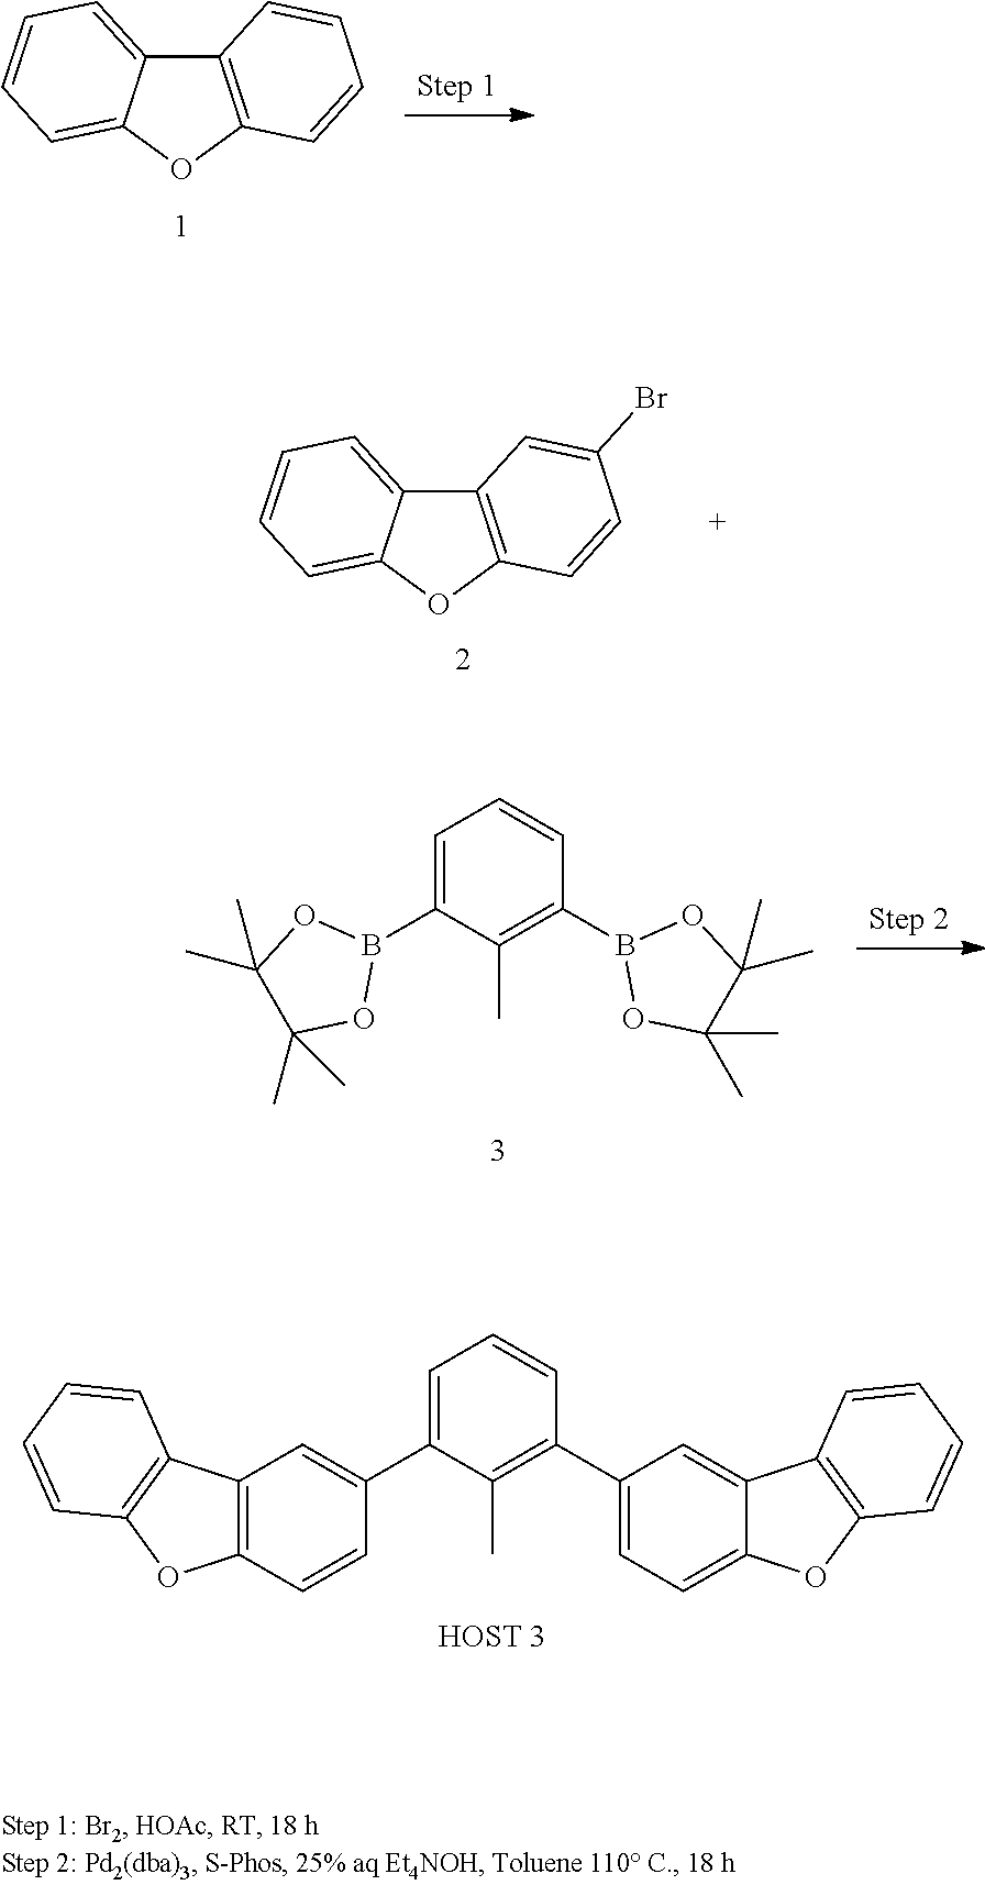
C12=C(OC3=CC=CC=C13)C=CC=C2.C12=C(OC3=CC=CC=C13)C=CC(Br)=C2.C1(C2=CC3=C(C=C2)OC2=C3C=CC=C2)=CC=CC(C2=CC=C3C(=C2)C2=C(O3)C=CC=C2)=C1C.C1(B2OC(C)(C)C(C)(C)O2)=CC=CC(B2OC(C)(C)C(C)(C)O2)=C1C
